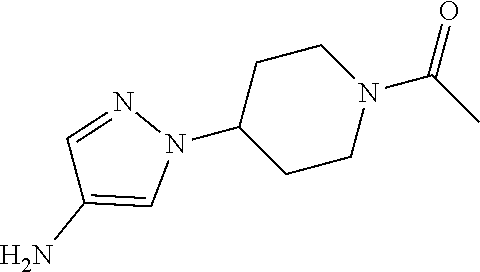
N1(C2CCN(C(C)=O)CC2)N=CC(N)=C1
